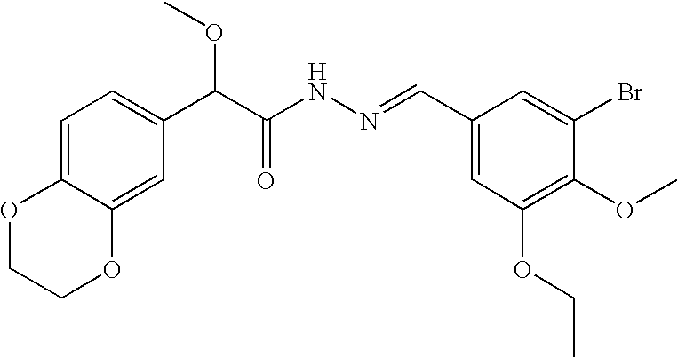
C1=C2C(=CC(C(C(NN=CC3=CC(OCC)=C(OC)C(Br)=C3)=O)OC)=C1)OCCO2
